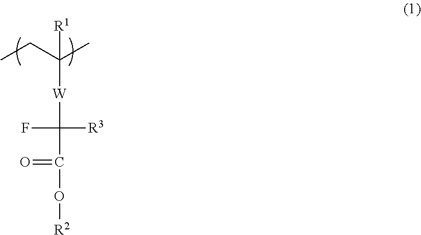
C([W]C(F)([R3])C(=O)O[R2])(CC)(C)[R1]
